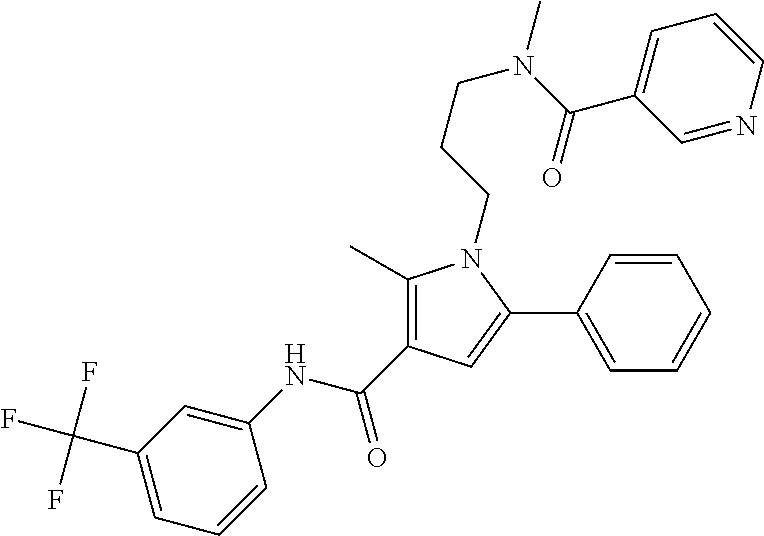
C1(C)=C(C(NC2=CC(C(F)(F)F)=CC=C2)=O)C=C(C2=CC=CC=C2)N1CCCN(C(C1=CC=CN=C1)=O)C
